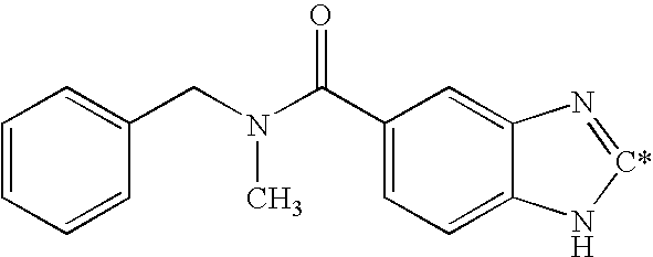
C1(C(N(CC2=CC=CC=C2)C)=O)=CC=C2C(=C1)N=[C*]N2
